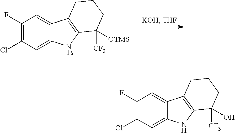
C1(F)=C(Cl)C=C2C(=C1)C1=C([NTs]2)C([OTMS])([CF3])CCC1.C1(F)=C(Cl)C=C2C(=C1)C1=C(N2)C(O)([CF3])CCC1
